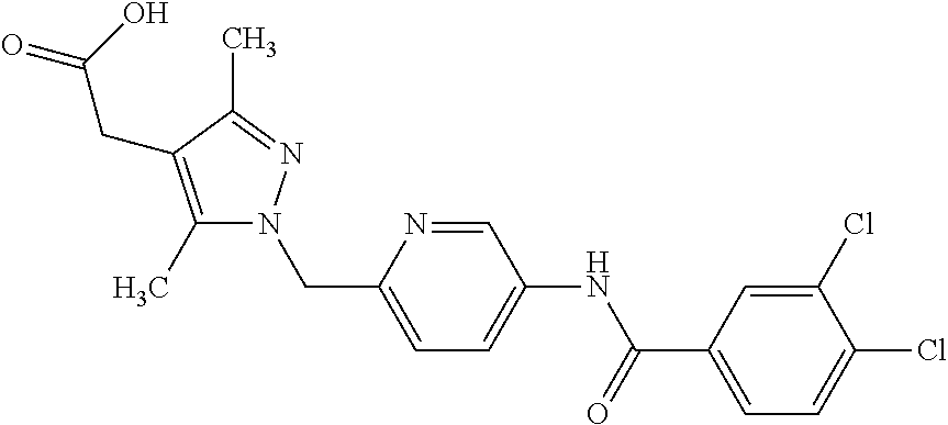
C(NC1=CC=C(CN2C(C)=C(CC(=O)O)C(C)=N2)N=C1)(C1=CC=C(Cl)C(Cl)=C1)=O
